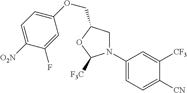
C1N(C2=CC=C([CN])C([CF3])=C2)C([F3C])OC1COC1=CC=C([O2N])C(F)=C1
